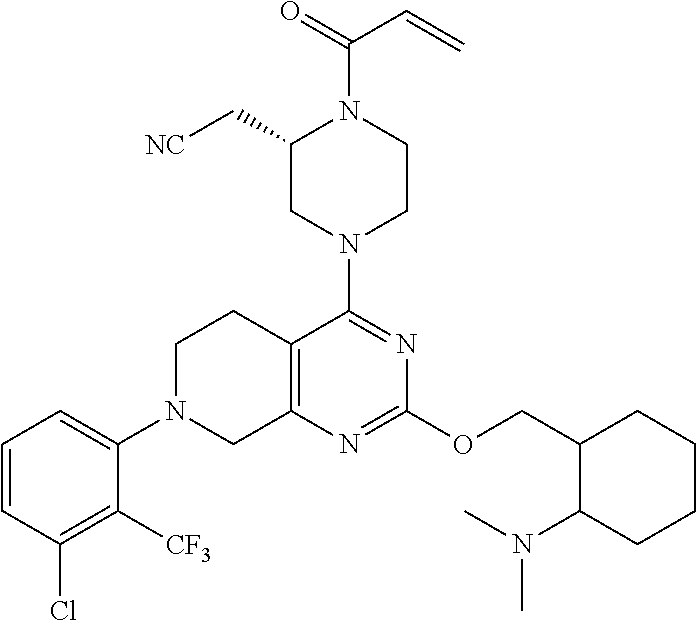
C1=CC(Cl)=C([CF3])C(N2CC3=C(CC2)C(N2CCN(C(=O)C=C)C(C[NC])C2)=NC(OCC2C(N(C)C)CCCC2)=N3)=C1
